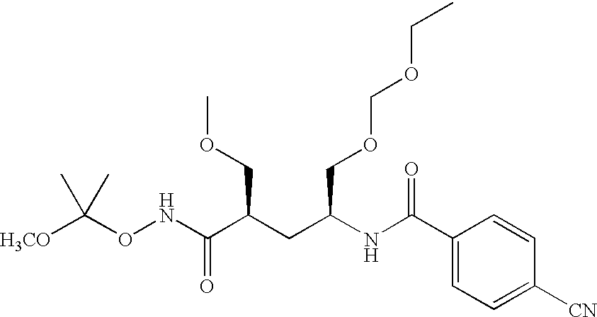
N(C(C(COC)CC(NC(C1=CC=C([CN])C=C1)=O)COCOCC)=O)OC([H3CO])(C)C
